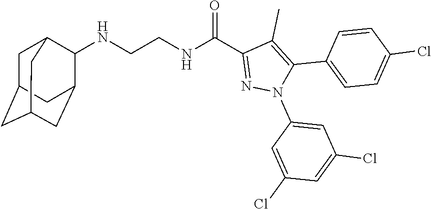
N(CCNC(C1=NN(C2=CC(Cl)=CC(Cl)=C2)C(C2=CC=C(Cl)C=C2)=C1C)=O)C1C2CC3CC(CC1C3)C2
